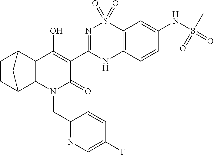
N1(CC2=NC=C(F)C=C2)C2C(C3CCC2C3)C(O)=C(C2=NS(=O)(=O)C3=C(N2)C=CC(NS(=O)(C)=O)=C3)C1=O
